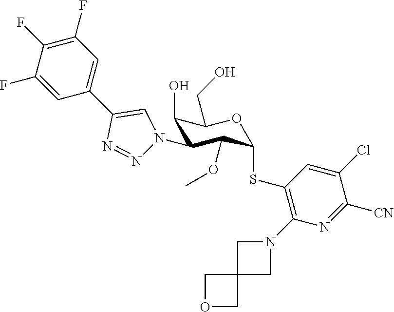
C1(O)C(N2N=NC(C3=CC(F)=C(F)C(F)=C3)=C2)C(OC)C(SC2=C(N3CC4(C3)COC4)N=C([CN])C(Cl)=C2)OC1CO
